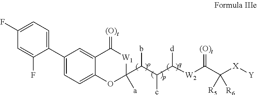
C1(F)=CC=C(C2=CC=C3C(=C2)C(=[(O)t])[W1]C(C(C(C([W2]C(C([X][Y])([R5])[R6])=[(O)t])[d])c)b)([a])O3)C(F)=C1
